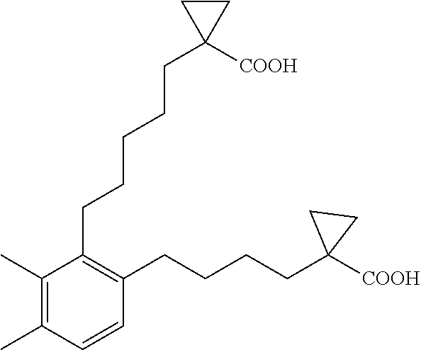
C1(CCCCCC2([COOH])CC2)=C(CCCCC2([COOH])CC2)C=CC(C)=C1C
